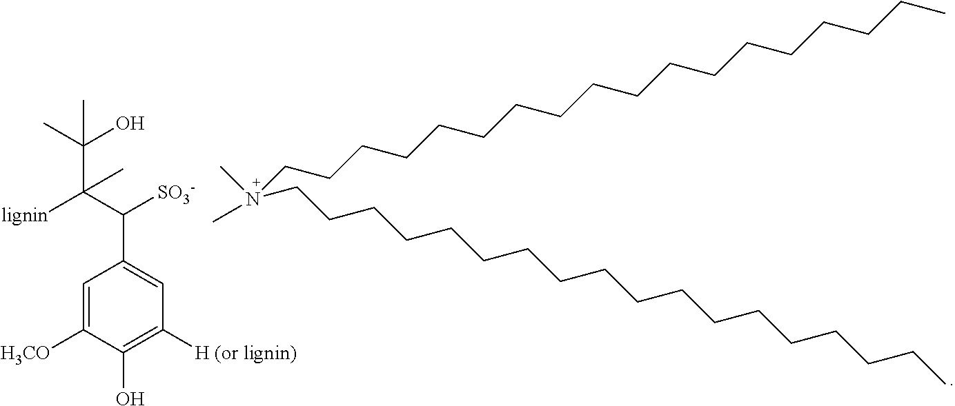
C1=C([H3CO])C(O)=C([H (or lignin)])C=C1C(C(C(C)(O)C)([lignin])C)[SO3-].N(CCCCCCCCCCCCCCCCCC)(CCCCCCCCCCCCCCCCCC)(C)C
